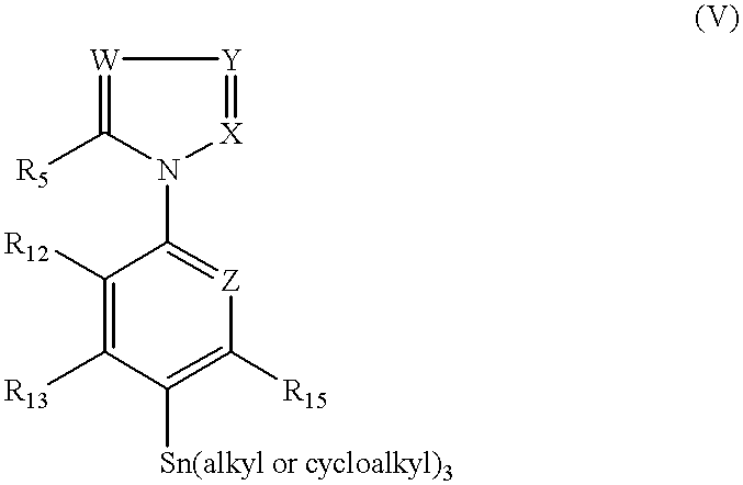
[W]1=C([R5])N(C2=[Z]C([R15])=C([Sn(alkyl or cycloalkyl)3])C([R13])=C2[R12])[X]=[Y]1
